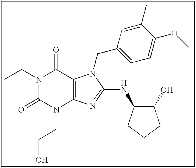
CCN1C(=O)N(CCO)C2=C(C1=O)N(CC1=CC=C(OC)C(C)=C1)C(NC1C(O)CCC1)=N2
